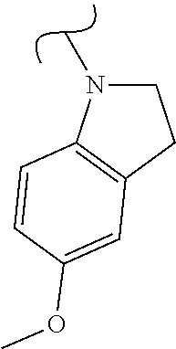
C1CC2=C(N1C)C=CC(OC)=C2
